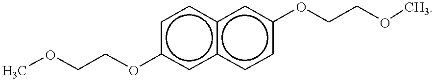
COCCOc1cc2c(cc1)cc(OCCOC)cc2
